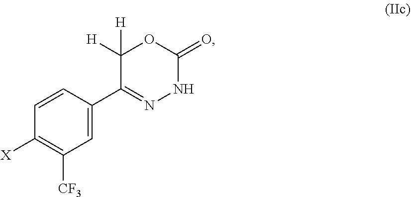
C1([H])([H])C(C2=CC([CF3])=C([X])C=C2)=NNC(=O)O1
